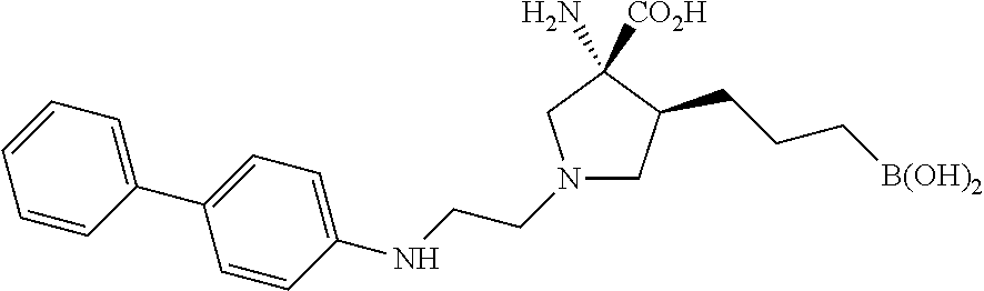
C1C(CCC[B(OH)2])C([CO2H])(N)CN1CCNC1=CC=C(C2=CC=CC=C2)C=C1
